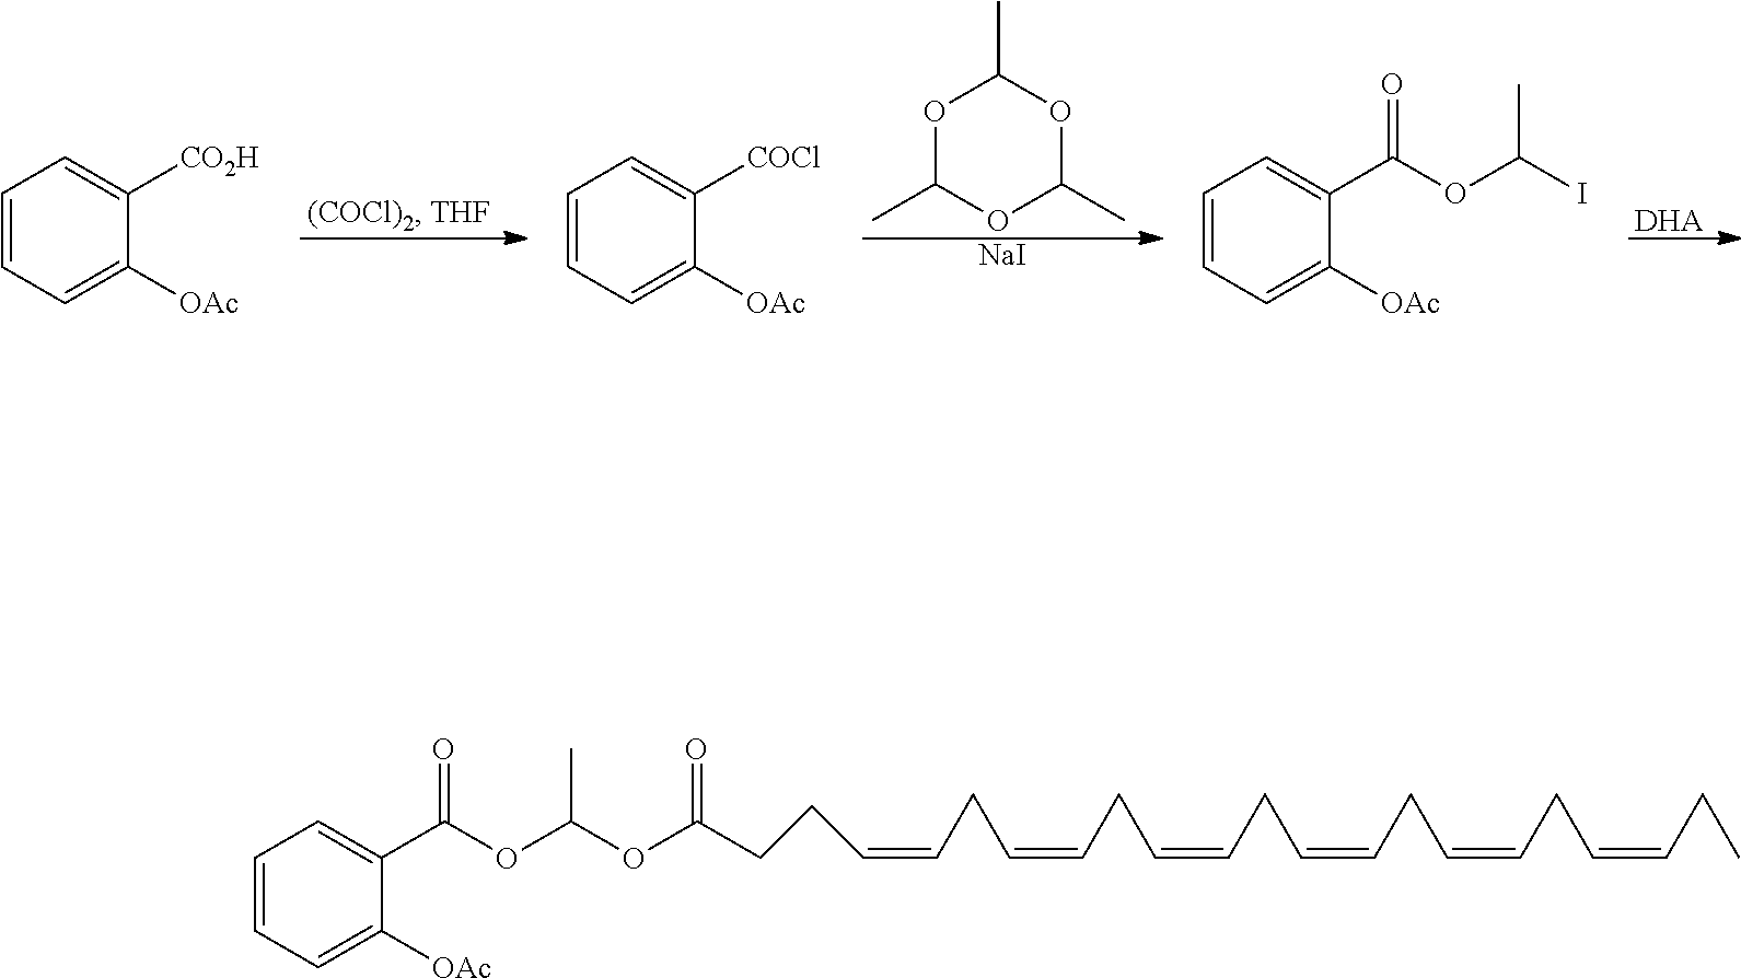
O1C(C)OC(C)OC1C.[NaI].[DHA].C1=CC=C([OAc])C([CO2H])=C1.C1=CC=C([OAc])C([COCl])=C1.C1=CC=C([OAc])C(C(OC(I)C)=O)=C1.C1=CC=C([OAc])C(C(OC(OC(CCC=CCC=CCC=CCC=CCC=CCC=CCC)=O)C)=O)=C1
